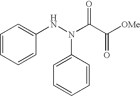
C1=CC=CC(NN(C(C([OMe])=O)=O)C2=CC=CC=C2)=C1
